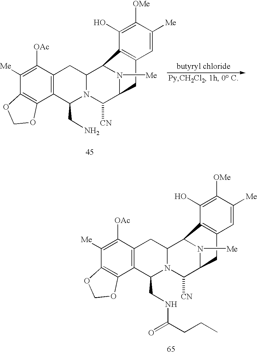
C1([Me])=C([OAc])C2=C(C3=C1OCO3)C(CNC(=O)CCC)N1C(C3N([Me])C(C1[CN])CC1=C3C(O)=C([OMe])C([Me])=C1)C2.C1([Me])=C([OAc])C2=C(C3=C1OCO3)C(CN)N1C(C3N([Me])C(C1[CN])CC1=C3C(O)=C([OMe])C([Me])=C1)C2
